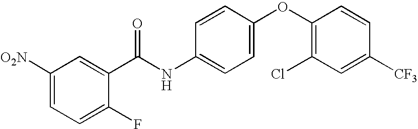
C1([O2N])=CC=C(F)C(C(NC2=CC=C(OC3=C(Cl)C=C([CF3])C=C3)C=C2)=O)=C1
